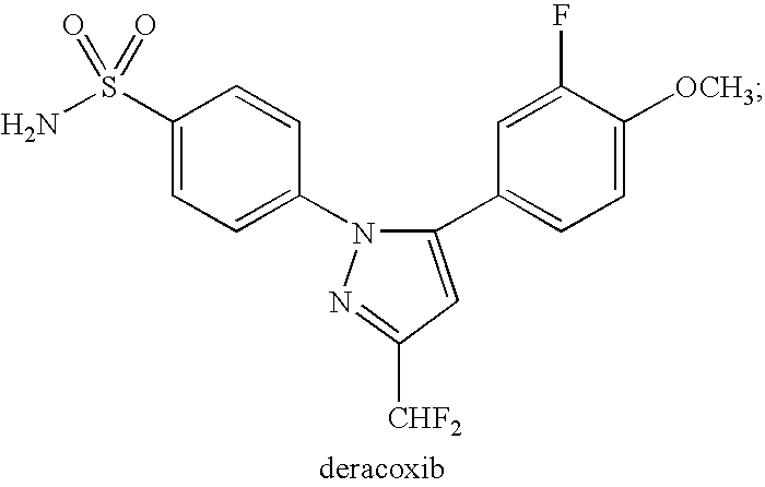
C1(C2=CC=C([OCH3])C(F)=C2)=CC([CHF2])=NN1C1=CC=C(S(N)(=O)=O)C=C1
